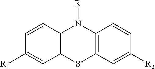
C1=CC2=C(C=C1[R1])SC1=C(N2[R])C=CC([R2])=C1
